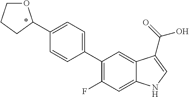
C1(C2=C(F)C=C3C(=C2)C(C(=O)O)=CN3)=CC=C(C2OCCC2)C=C1
